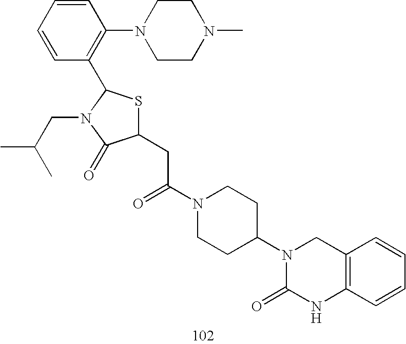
C1(CC(N2CCC(N3C(=O)NC4=C(C3)C=CC=C4)CC2)=O)SC(C2=C(N3CCN(C)CC3)C=CC=C2)N(CC(C)C)C1=O
